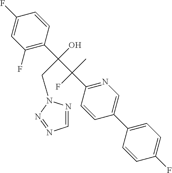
C1(F)=CC(F)=C(C(C(C2=NC=C(C3=CC=C(F)C=C3)C=C2)(F)C)(O)CN2N=CN=N2)C=C1
